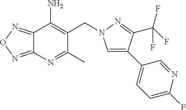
C12=NON=C1C(N)=C(CN1C=C(C3=CC=C(F)N=C3)C(C(F)(F)F)=N1)C(C)=N2
